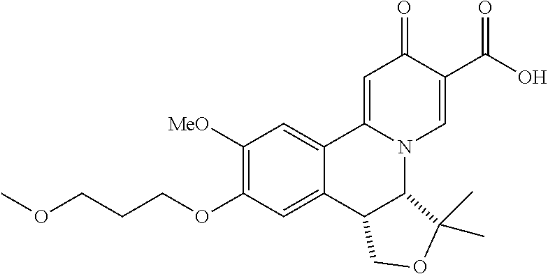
C1([MeO])=C(OCCCOC)C=C2C(=C1)C1=CC(=O)C(C(O)=O)=CN1C1C2COC1(C)C
